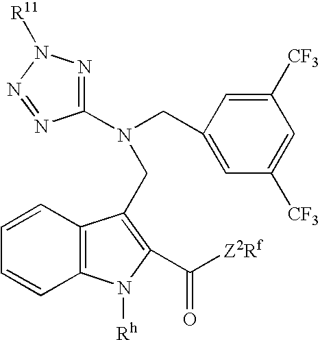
C1([CF3])=CC(CN(CC2=C(C([Z2Rf])=O)N([Rh])C3=C2C=CC=C3)C2=NN([R11])N=N2)=CC([CF3])=C1
